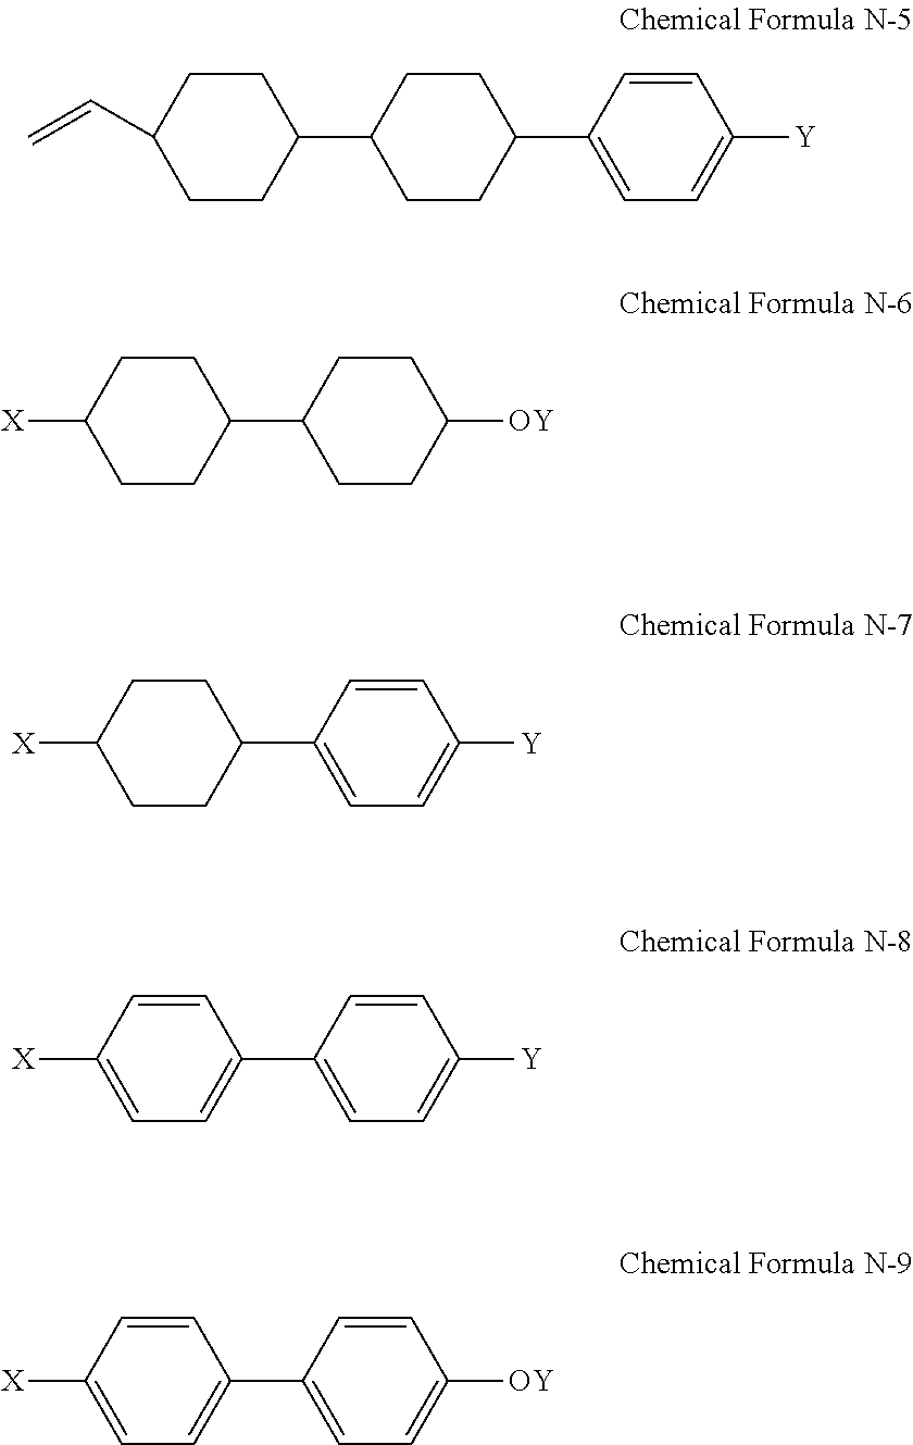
C1(C2CCC(C3=CC=C([Y])C=C3)CC2)CCC(C=C)CC1.[X]C1CCC(C2CCC([OY])CC2)CC1.[X]C1CCC(C2=CC=C([Y])C=C2)CC1.[X]C1=CC=C(C2=CC=C([Y])C=C2)C=C1.[X]C1=CC=C(C2=CC=C([OY])C=C2)C=C1
